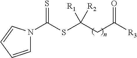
C1=CC=CN1C(SC(CC([R3])=O)([R2])[R1])=S
